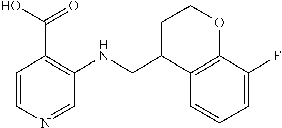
C1C(CNC2=C(C(O)=O)C=CN=C2)C2=C(OC1)C(F)=CC=C2
